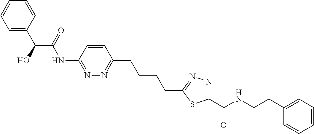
C1=C(C(C(NC2=NN=C(CCCCC3=NN=C(C(NCCC4=CC=CC=C4)=O)S3)C=C2)=O)O)C=CC=C1
